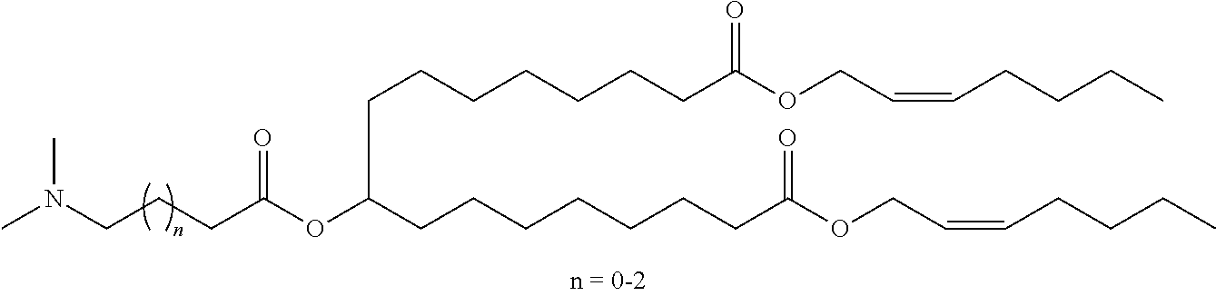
CN(CCCC(OC(CCCCCCCC(OCC=CCCCC)=O)CCCCCCCC(OCC=CCCCC)=O)=O)C
